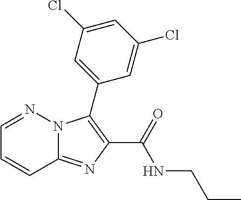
C12=NC(C(=O)NCCC)=C(C3=CC(Cl)=CC(Cl)=C3)N1N=CC=C2
